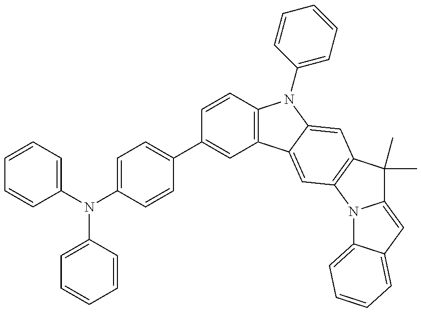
C1=CC=C(N(C2=CC=C(C3=CC4=C(C=C3)N(C3=CC=CC=C3)C3=CC5=C(C=C43)N3C(=CC4=CC=CC=C34)C5(C)C)C=C2)C2=CC=CC=C2)C=C1
